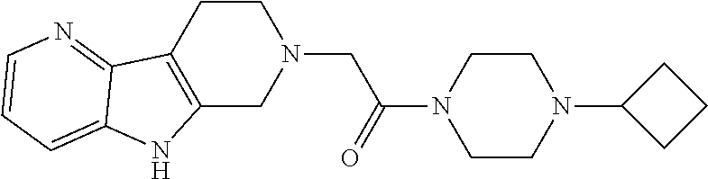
C1CC2=C(CN1CC(N1CCN(C3CCC3)CC1)=O)NC1=CC=CN=C21
